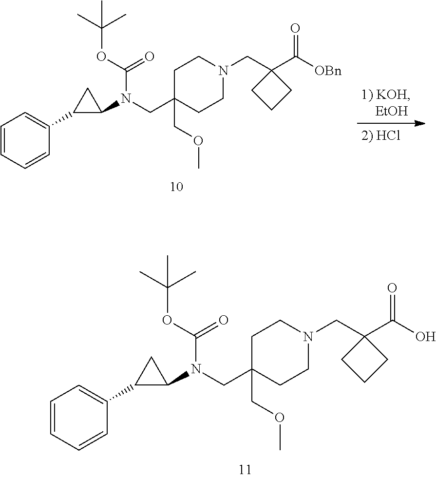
C1=CC=CC(C2C(N(CC3(COC)CCN(CC4(C(O)=O)CCC4)CC3)C(OC(C)(C)C)=O)C2)=C1.C1=CC=CC(C2C(N(CC3(COC)CCN(CC4(C([OBn])=O)CCC4)CC3)C(OC(C)(C)C)=O)C2)=C1
